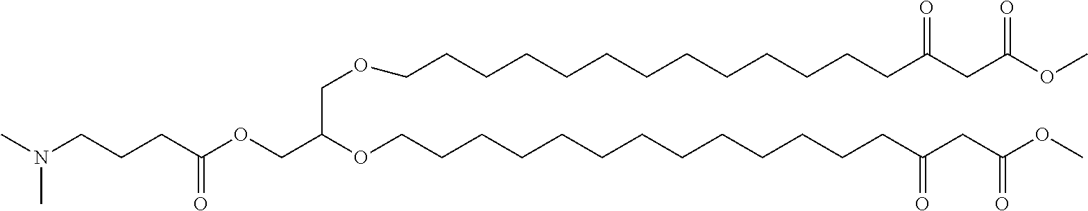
CN(CCCC(OCC(OCCCCCCCCCCCCCC(CC(OC)=O)=O)COCCCCCCCCCCCCCC(CC(OC)=O)=O)=O)C
